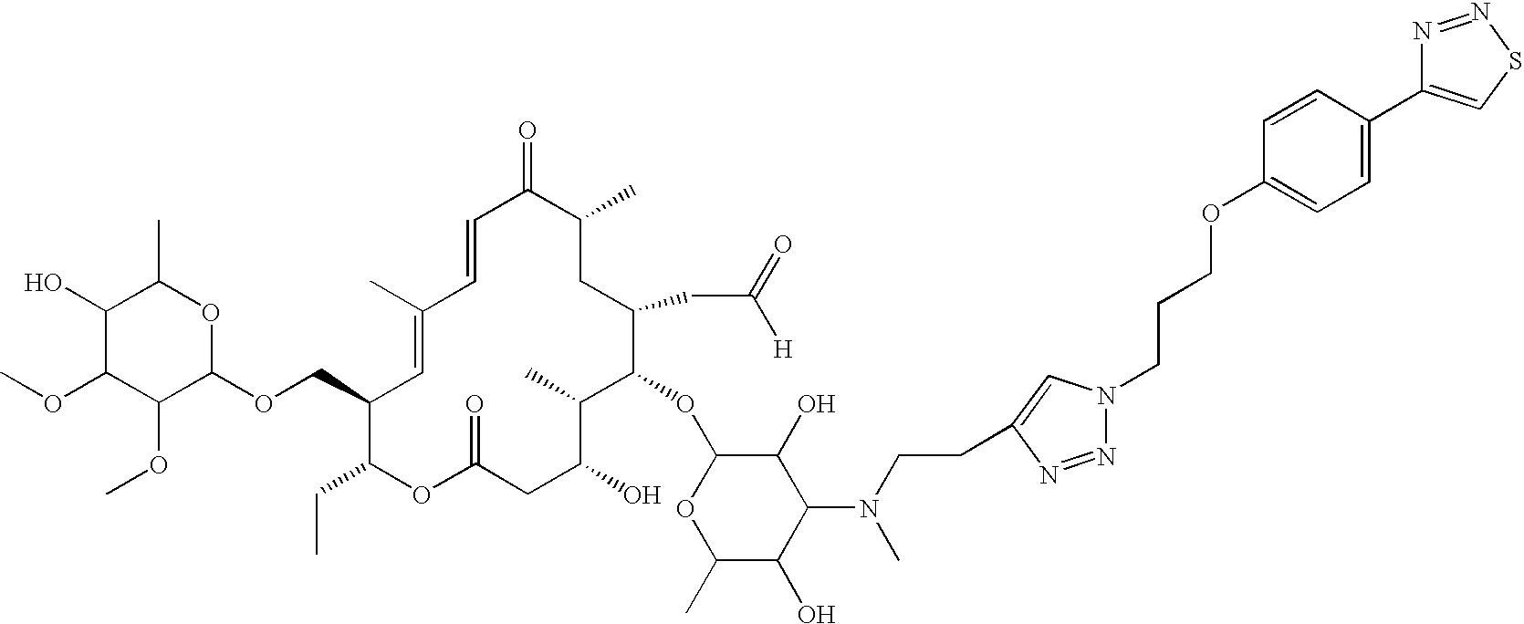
C1=CC(C)=CC(COC2OC(C)C(O)C(OC)C2OC)C(CC)OC(=O)CC(O)C(C)C(OC2OC(C)C(O)C(N(C)CCC3=CN(CCCOC4=CC=C(C5=CSN=N5)C=C4)N=N3)C2O)C(CC([H])=O)CC(C)C1=O
